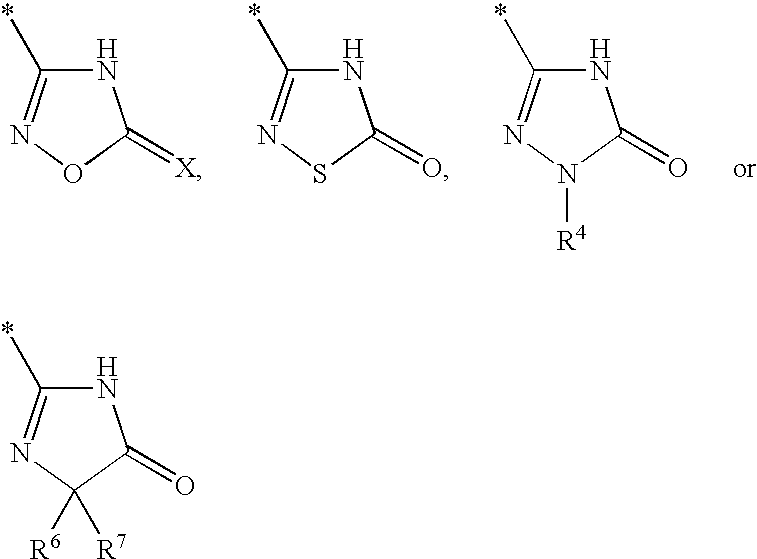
N1C(*)=NC([R7])([R6])C1=O.N1C(*)=NOC1=[X].N1C(*)=NSC1=O.N1C(*)=NN([R4])C1=O
